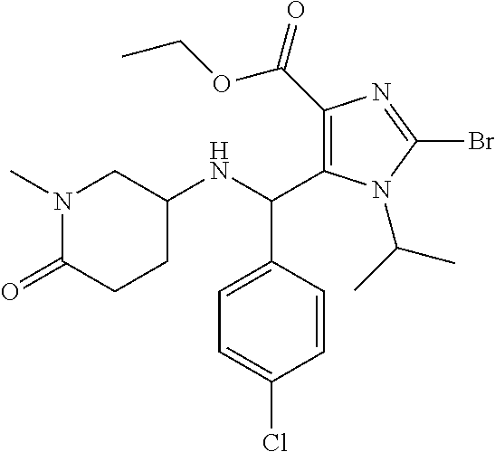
N1(C(C)C)C(Br)=NC(C(OCC)=O)=C1C(C1=CC=C(Cl)C=C1)NC1CN(C)C(=O)CC1
